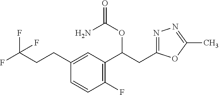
C(CCC1=CC(C(CC2=NN=C(C)O2)OC(=O)N)=C(F)C=C1)(F)(F)F
